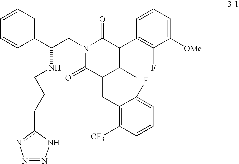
C1=CC(C(CN2C(=O)C(C3=C(F)C([OMe])=CC=C3)=C(C)C(CC3=C([CF3])C=CC=C3F)C2=O)NCCCC2=NN=NN2)=CC=C1
